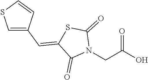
OC(CN1C(=O)SC(=CC2=CSC=C2)C1=O)=O
